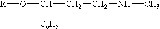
[R]OC(CCNC)[C6H5]
